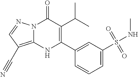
N12C(=C(C#N)C=N1)NC(C1=CC(S(NC)(=O)=O)=CC=C1)=C(C(C)C)C2=O
